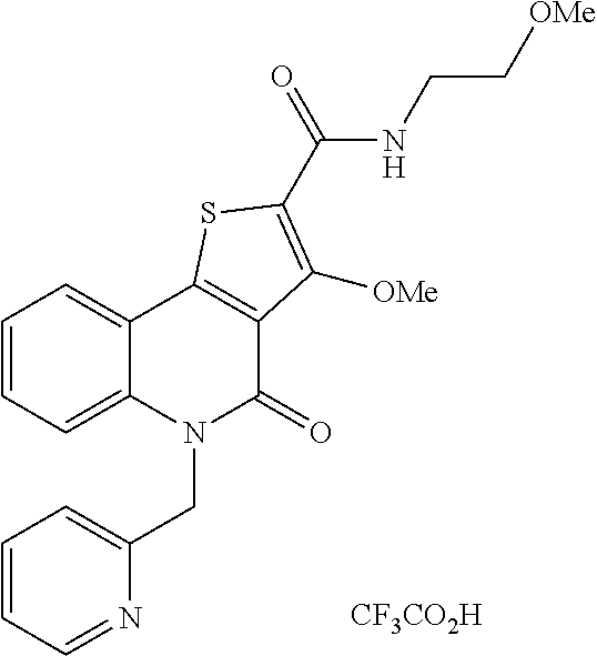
C1=CC=C2C(=C1)C1=C(C(=O)N2CC2=CC=CC=N2)C([OMe])=C(C(NCC[OMe])=O)S1.[CF3CO2H]
